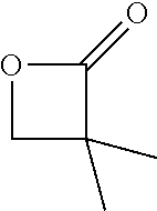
O1CC(C)(C)C1=O
